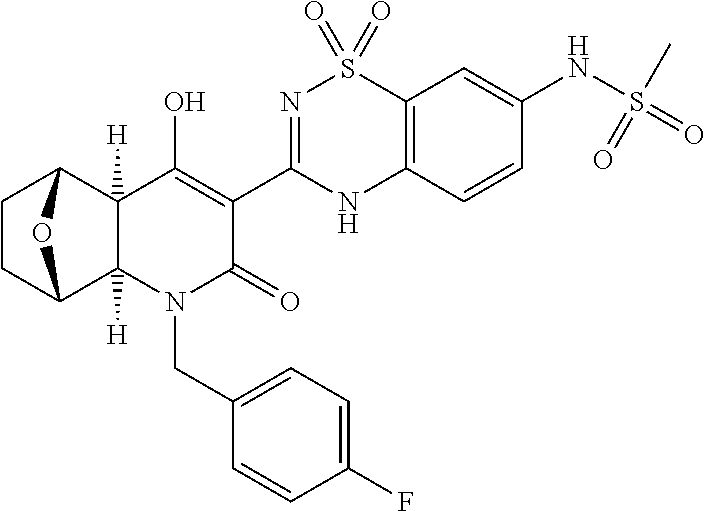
C1CC2C3([H])C([H])(C1O2)C(O)=C(C1=NS(=O)(=O)C2=C(N1)C=CC(NS(=O)(=O)C)=C2)C(=O)N3CC1=CC=C(F)C=C1
